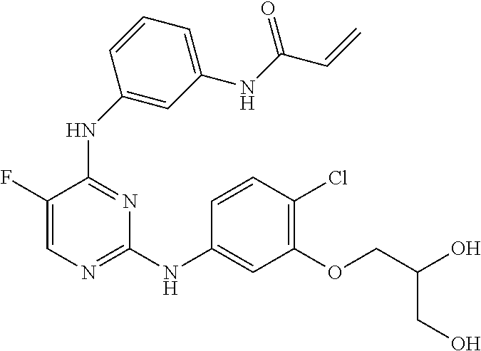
N(C1=NC=C(F)C(NC2=CC(NC(=O)C=C)=CC=C2)=N1)C1=CC(OCC(O)CO)=C(Cl)C=C1
